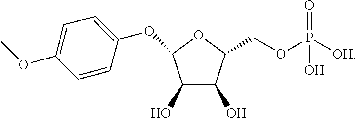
C1(O)C(O)C(COP([OH])(=O)O)OC1OC1=CC=C(OC)C=C1
